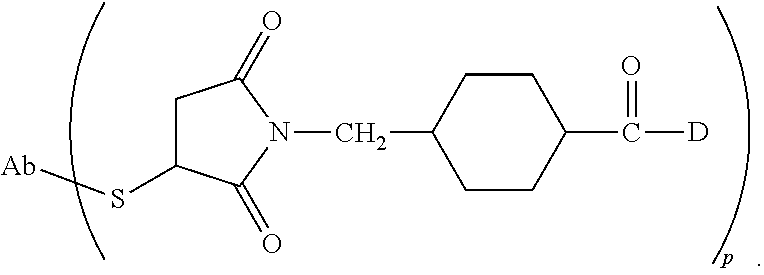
C1C(S[Ab])C(=O)N(CC2CCC(C([D])=O)CC2)C1=O
